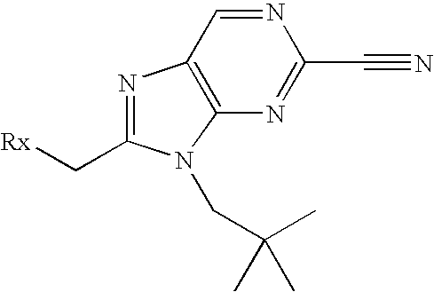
N1=CC2=C(N=C1C#N)N(CC(C)(C)C)C(C[Rx])=N2
